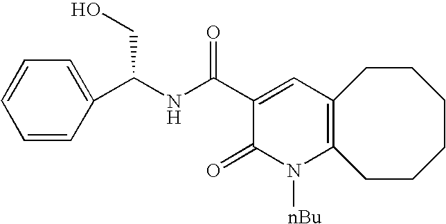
C12=C(CCCCCC1)N([nBu])C(=O)C(C(NC(C1=CC=CC=C1)CO)=O)=C2
